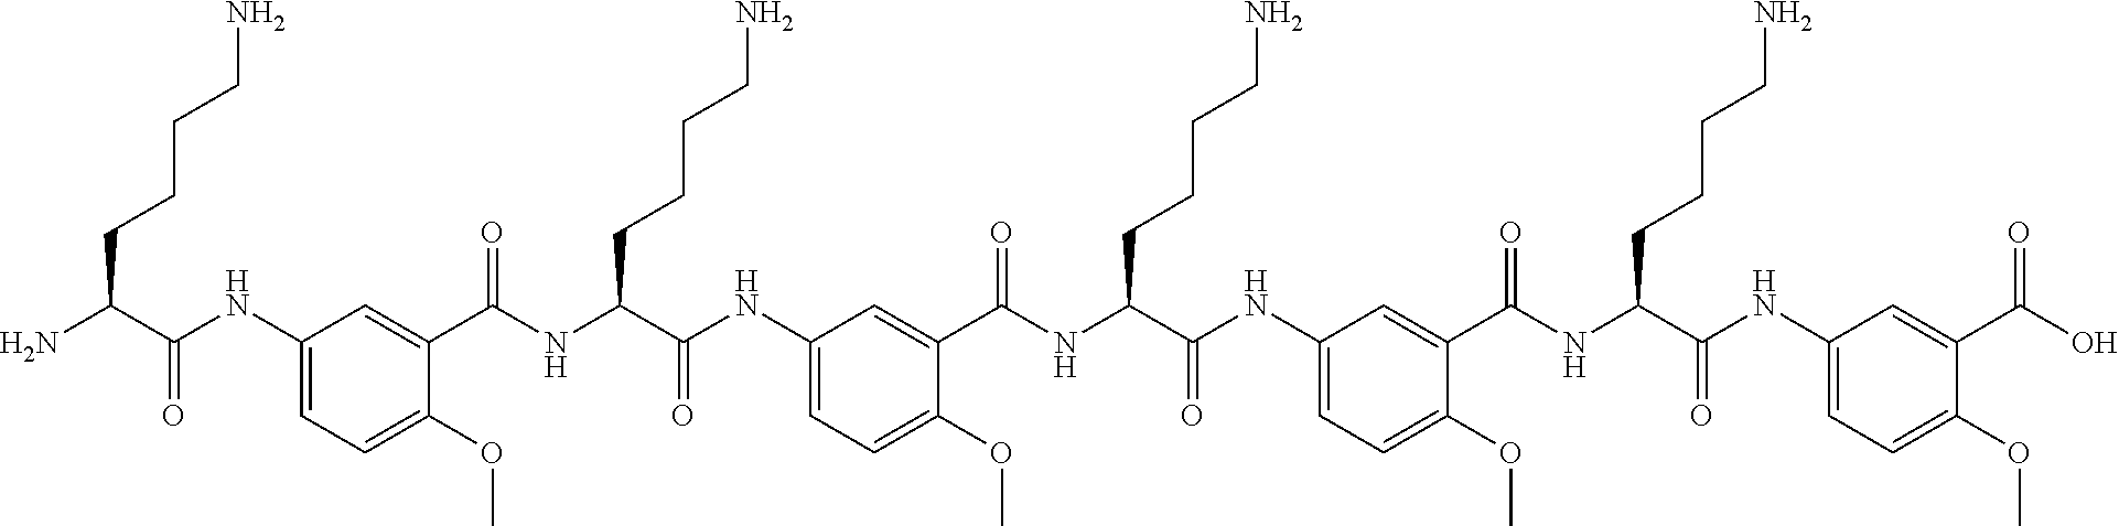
C1(NC(C(N)CCCCN)=O)=CC=C(OC)C(C(NC(C(NC2=CC=C(OC)C(C(NC(C(NC3=CC=C(OC)C(C(NC(C(NC4=CC=C(OC)C(C(O)=O)=C4)=O)CCCCN)=O)=C3)=O)CCCCN)=O)=C2)=O)CCCCN)=O)=C1
